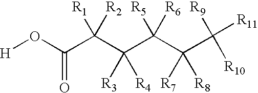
[H]OC(C(C(C(C(C([R9])([R11])[R10])([R7])[R8])([R5])[R6])([R3])[R4])([R1])[R2])=O
